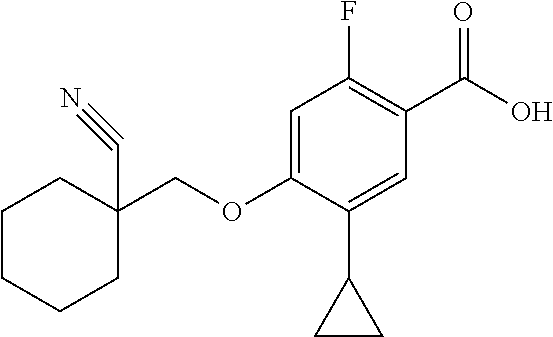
C(OC1=CC(F)=C(C(O)=O)C=C1C1CC1)C1(C#N)CCCCC1
